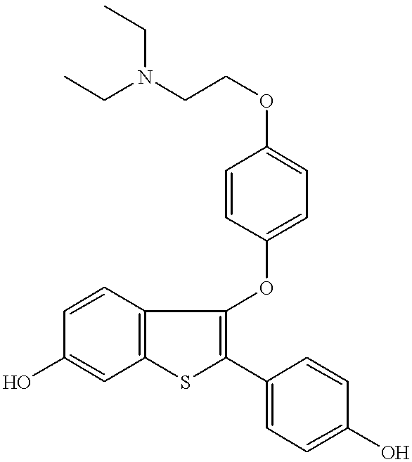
C1=CC2=C(C=C1O)SC(C1=CC=C(O)C=C1)=C2OC1=CC=C(OCCN(CC)CC)C=C1
